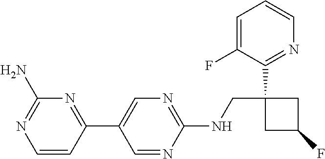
C1(NCC2(C3=NC=CC=C3F)CC(F)C2)=NC=C(C2=NC(N)=NC=C2)C=N1
